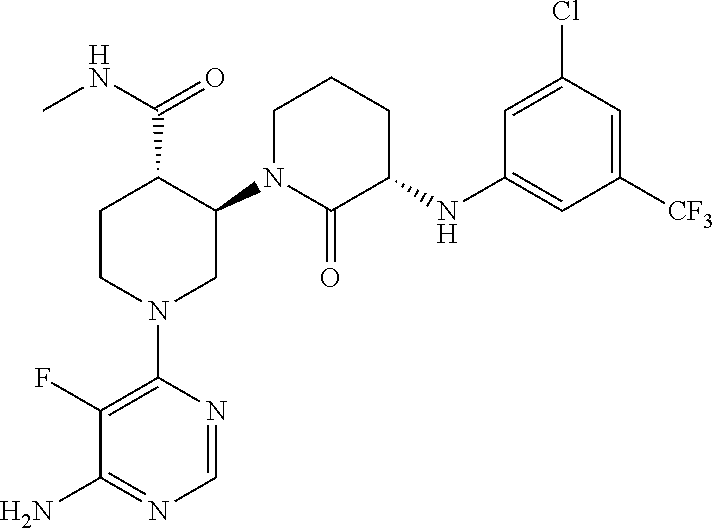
C1=NC(N2CC(N3C(=O)C(NC4=CC([CF3])=CC(Cl)=C4)CCC3)C(C(NC)=O)CC2)=C(F)C(N)=N1
